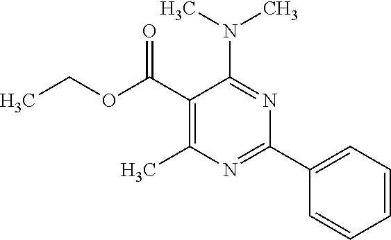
N(C1=NC(C2=CC=CC=C2)=NC(C)=C1C(OCC)=O)(C)C
